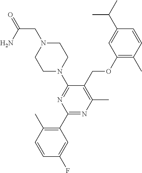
C1(C2=C(C)C=CC(F)=C2)=NC(C)=C(COC2=C(C)C=CC(C(C)C)=C2)C(N2CCN(CC(=O)N)CC2)=N1
